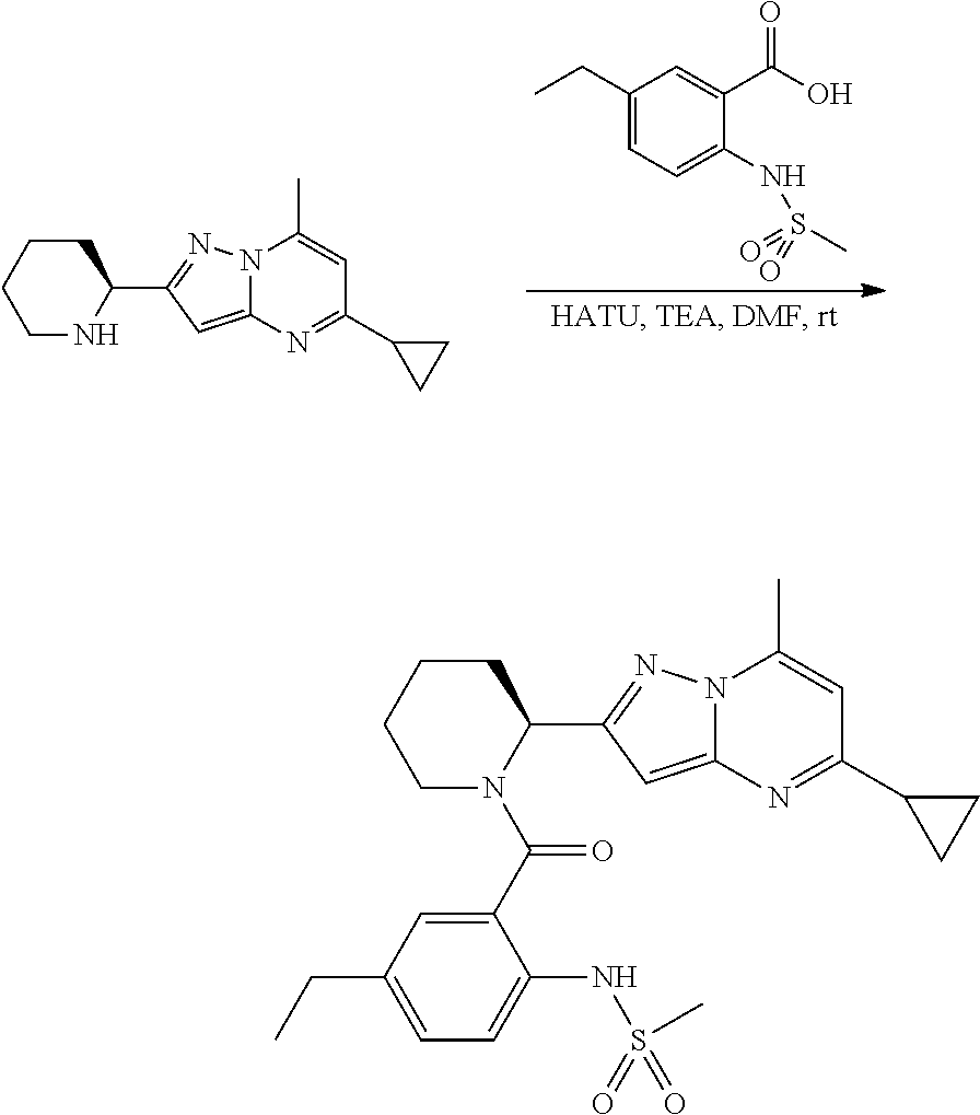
C1(CC)=CC=C(NS(=O)(C)=O)C(C(=O)O)=C1.C1NC(C2=NN3C(=C2)N=C(C2CC2)C=C3C)CCC1.C1N(C(=O)C2=CC(CC)=CC=C2NS(=O)(=O)C)C(C2=NN3C(=C2)N=C(C2CC2)C=C3C)CCC1
